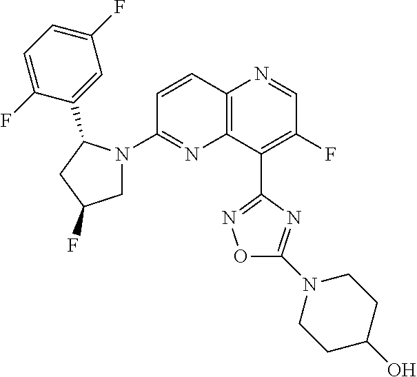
C12=C(C(C3=NOC(N4CCC(O)CC4)=N3)=C(F)C=N1)N=C(N1CC(F)CC1C1=CC(F)=CC=C1F)C=C2
